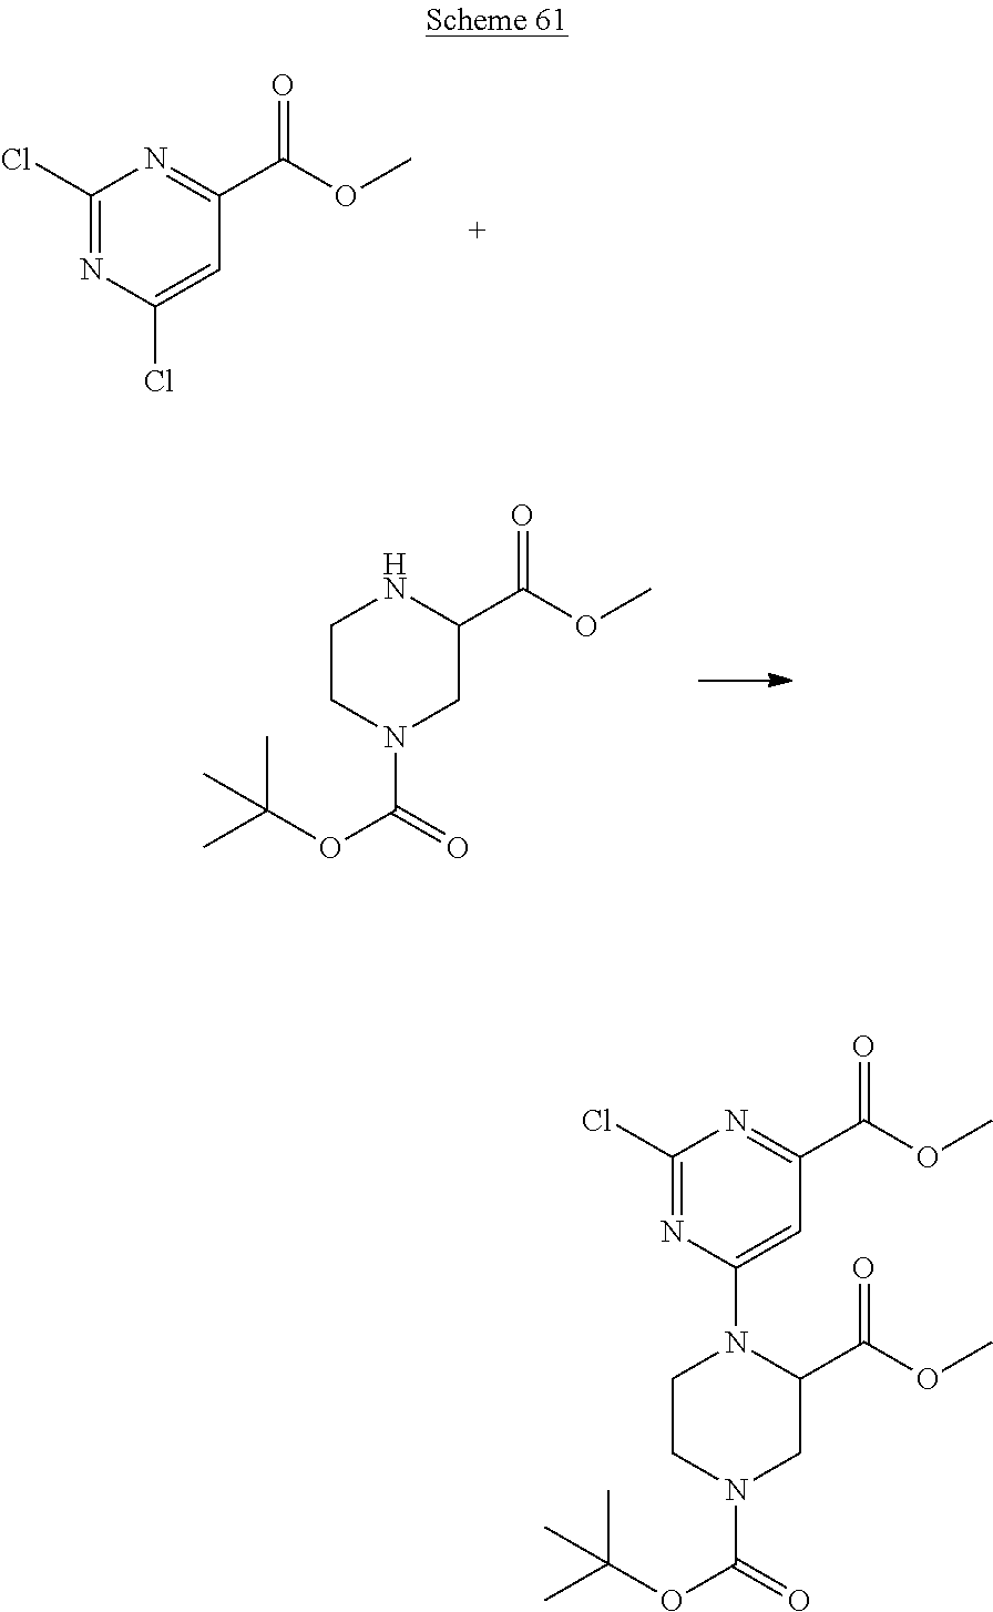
C1(Cl)=NC(Cl)=CC(C(OC)=O)=N1.C1CN(C(OC(C)(C)C)=O)CC(C(OC)=O)N1.C1CN(C(OC(C)(C)C)=O)CC(C(OC)=O)N1C1=CC(C(OC)=O)=NC(Cl)=N1
